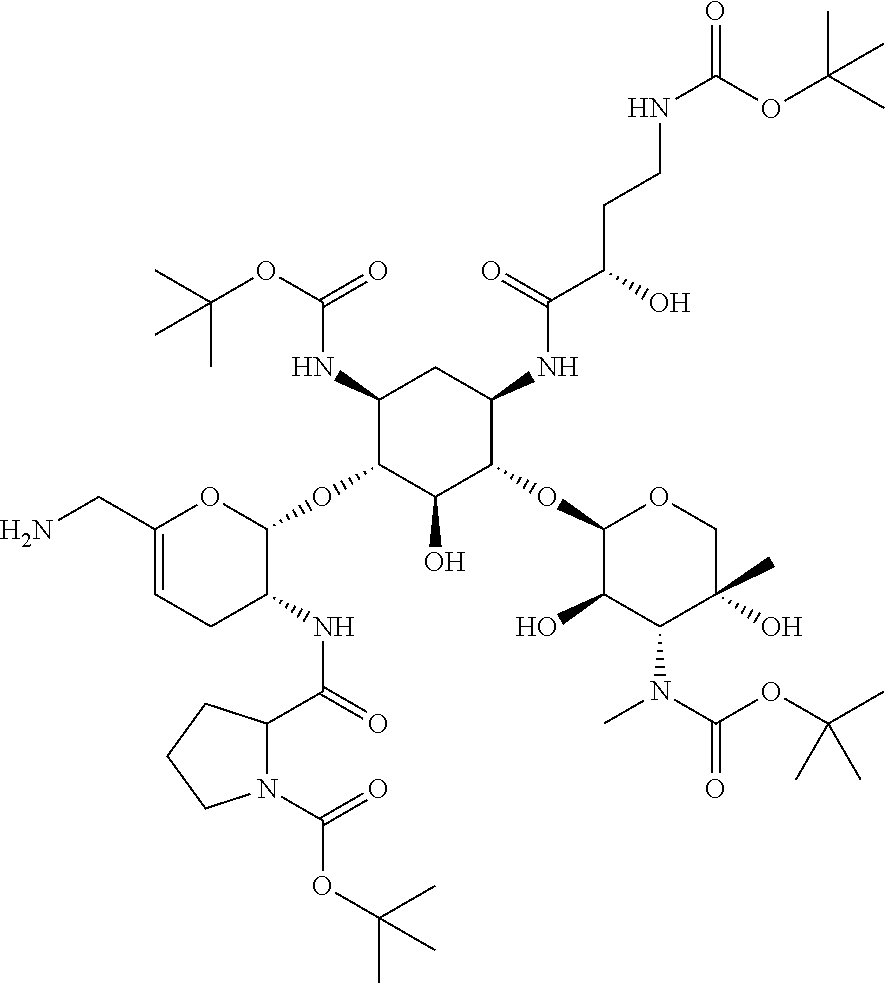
C1(NC(OC(C)(C)C)=O)C(OC2OC(CN)=CCC2NC(=O)C2N(C(=O)OC(C)(C)C)CCC2)C(O)C(OC2C(O)C(N(C)C(=O)OC(C)(C)C)C(C)(O)CO2)C(NC(C(O)CCNC(=O)OC(C)(C)C)=O)C1
